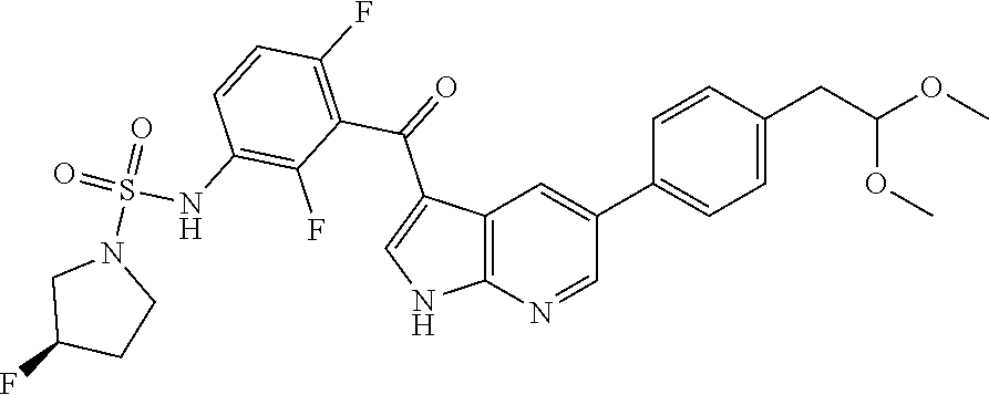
C12=C(N=CC(C3=CC=C(CC(OC)OC)C=C3)=C1)NC=C2C(=O)C1=C(F)C=CC(NS(=O)(N2CC(F)CC2)=O)=C1F
